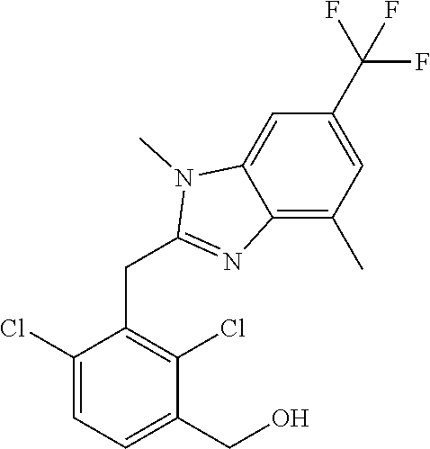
C1(Cl)=CC=C(CO)C(Cl)=C1CC1=NC2=C(C)C=C(C(F)(F)F)C=C2N1C
